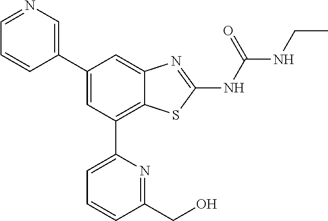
C1(C2=CN=CC=C2)=CC(C2=CC=CC(CO)=N2)=C2C(=C1)N=C(NC(NCC)=O)S2
